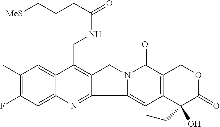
C1(C)=C(F)C=C2C(=C1)C(CNC(=O)CCC[MeS])=C1C(=N2)C2=CC3=C(C(=O)N2C1)COC(=O)C3(CC)O
